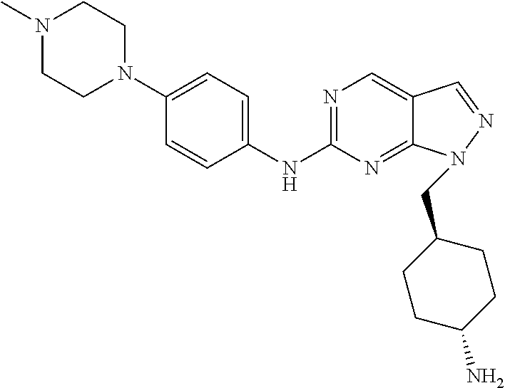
N1=C(NC2=CC=C(N3CCN(C)CC3)C=C2)N=C2C(=C1)C=NN2CC1CCC(N)CC1
